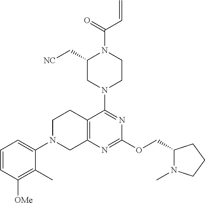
C1=CC([OMe])=C(C)C(N2CC3=C(CC2)C(N2CCN(C(=O)C=C)C(C[NC])C2)=NC(OCC2N(C)CCC2)=N3)=C1
